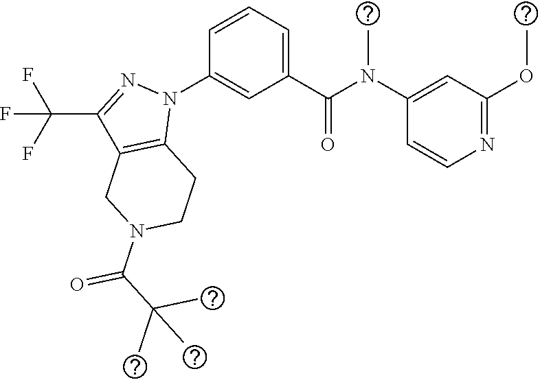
C1(N(C(C2=CC=CC(N3C4=C(C(C(F)(F)F)=N3)CN(C(=O)C(C)(C)C)CC4)=C2)=O)C)=CC(OC)=NC=C1
